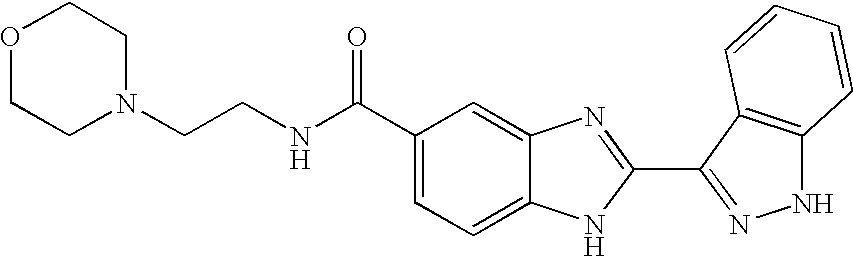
C1(C(NCCN2CCOCC2)=O)=CC=C2C(=C1)N=C(C1=NNC3=C1C=CC=C3)N2
